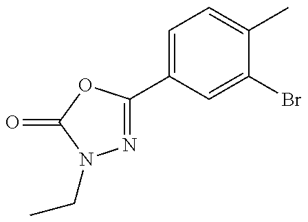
N1=C(C2=CC=C(C)C(Br)=C2)OC(=O)N1CC
